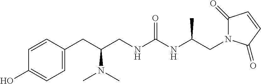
C1(CC(CNC(NC(CN2C(=O)C=CC2=O)C)=O)N(C)C)=CC=C(O)C=C1
